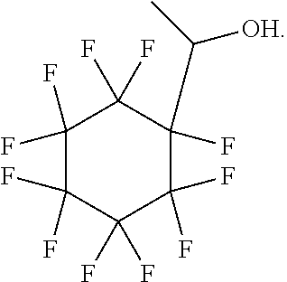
C1(F)(F)C(F)(F)C(F)(F)C(F)(F)C(F)(C(C)[OH])C1(F)F
